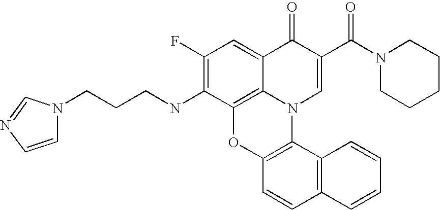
C1(F)=C(NCCCN2C=CN=C2)C2=C3C(=C1)C(=O)C(C(N1CCCCC1)=O)=CN3C1=C(O2)C=CC2=C1C=CC=C2
